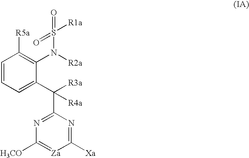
C1=CC=C(C(C2=NC([H3CO])=[Za]C([Xa])=N2)([R3a])[R4a])C(N([R2a])S(=O)(=O)[R1a])=C1[R5a]
